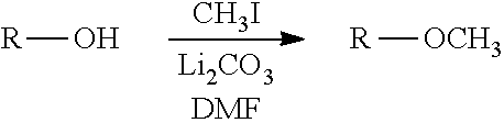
[CH3I].[R]O.[R][OCH3]
